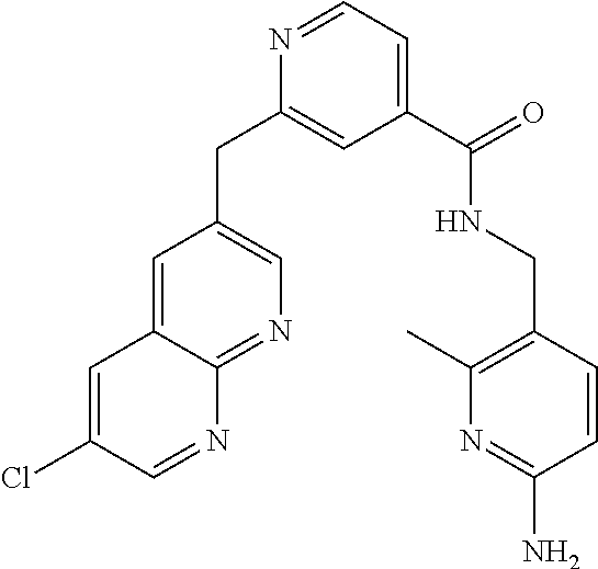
C1=C2C(=NC=C1CC1=CC(C(NCC3=C(C)N=C(N)C=C3)=O)=CC=N1)N=CC(Cl)=C2
